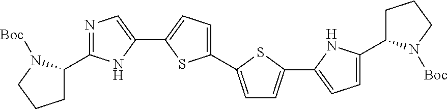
C1(C2=CC=C(C3=CC=C(C4CCCN4[Boc])N3)S2)=CC=C(C2=CN=C(C3CCCN3[Boc])N2)S1
